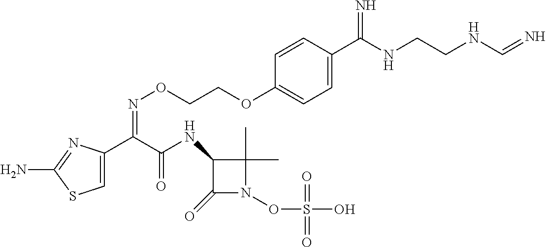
C1=C(C(C(NC2C(=O)N(OS(O)(=O)=O)C2(C)C)=O)=NOCCOC2=CC=C(C(NCCNC=N)=N)C=C2)N=C(N)S1
